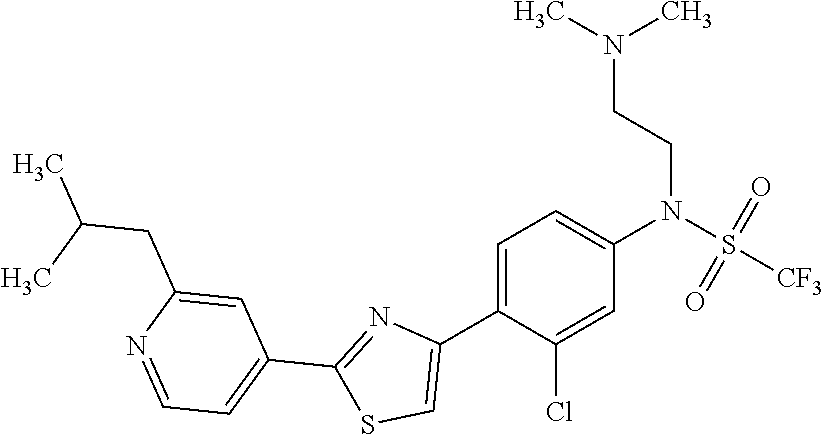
C1=C(Cl)C(C2=CSC(C3=CC=NC(CC(C)C)=C3)=N2)=CC=C1N(S(=O)(=O)[CF3])CCN(C)C
